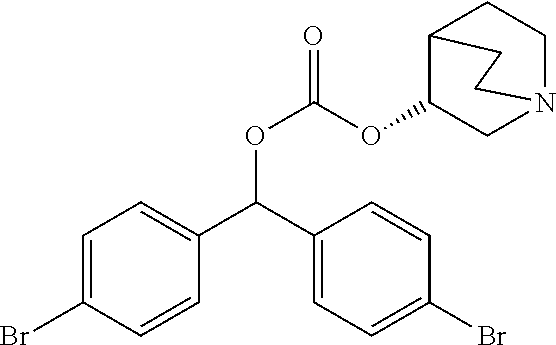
C1=C(Br)C=CC(C(C2=CC=C(Br)C=C2)OC(=O)OC2CN3CCC2CC3)=C1
